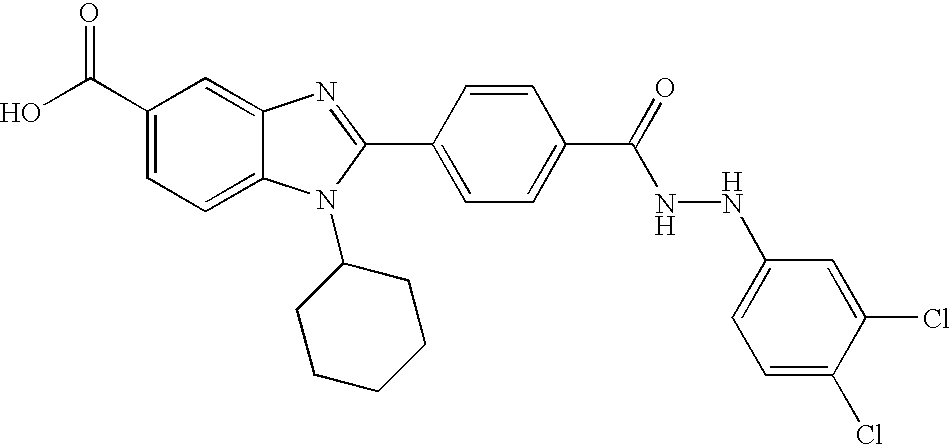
OC(C1=CC=C2C(=C1)N=C(C1=CC=C(C(=O)NNC3=CC=C(Cl)C(Cl)=C3)C=C1)N2C1CCCCC1)=O
